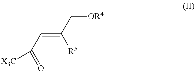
C([OR4])C(=CC([X3C])=O)[R5]
